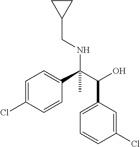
C1=C(Cl)C=CC(C(C(O)C2=CC=CC(Cl)=C2)(NCC2CC2)C)=C1
